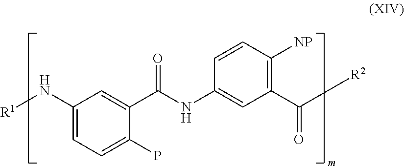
C1(N[R1])=CC=C(P)C(C(NC2=CC(C([R2])=O)=C([NP])C=C2)=O)=C1
